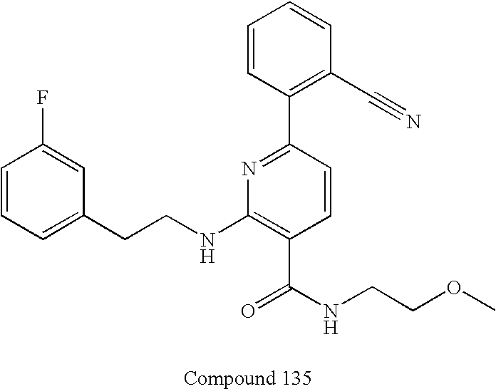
C1=CC=C(CCNC2=C(C(=O)NCCOC)C=CC(C3=C(C#N)C=CC=C3)=N2)C=C1F
